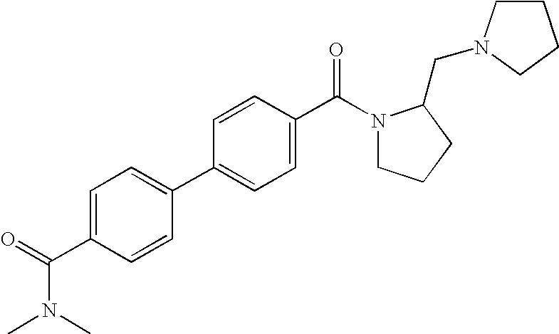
C1=C(C(=O)N(C)C)C=CC(C2=CC=C(C(N3CCCC3CN3CCCC3)=O)C=C2)=C1
